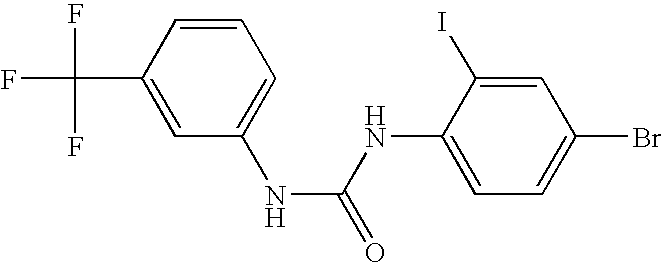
FC(C1=CC(NC(NC2=CC=C(Br)C=C2I)=O)=CC=C1)(F)F
